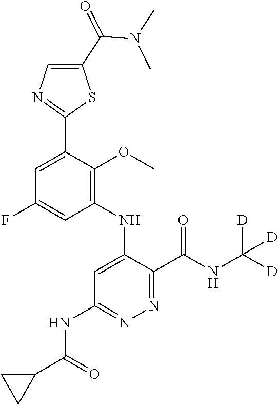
C1=C(C2=NC=C(C(N(C)C)=O)S2)C(OC)=C(NC2=CC(NC(C3CC3)=O)=NN=C2C(NC([D])([D])[D])=O)C=C1F
